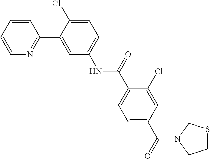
C1=CC=CN=C1C1=CC(NC(=O)C2=CC=C(C(=O)N3CSCC3)C=C2Cl)=CC=C1Cl
